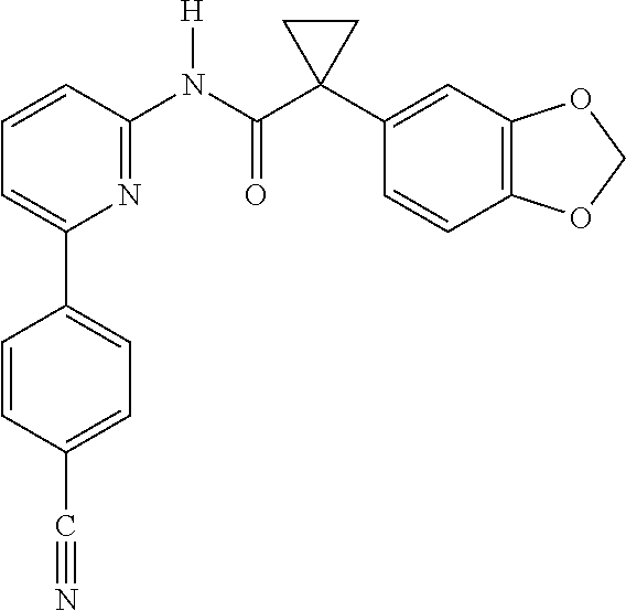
C1=CC(N(C(C2(C3=CC4=C(C=C3)OCO4)CC2)=O)[H])=NC(C2=CC=C(C#N)C=C2)=C1
